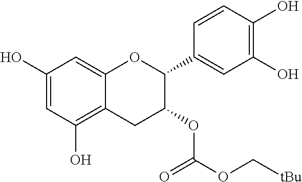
C1=C(O)C=C2C(=C1O)CC(OC(=O)OC[tBu])C(C1=CC(O)=C(O)C=C1)O2
